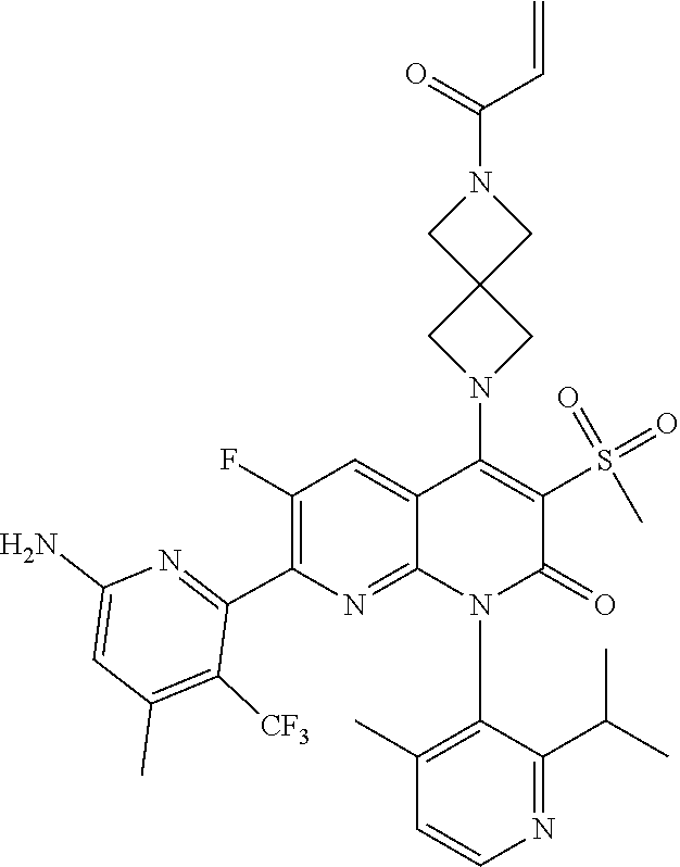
C1(N2C3=NC(C4=NC(N)=CC(C)=C4[CF3])=C(F)C=C3C(N3CC4(C3)CN(C(C=C)=O)C4)=C(S(=O)(=O)C)C2=O)=C(C)C=CN=C1C(C)C
